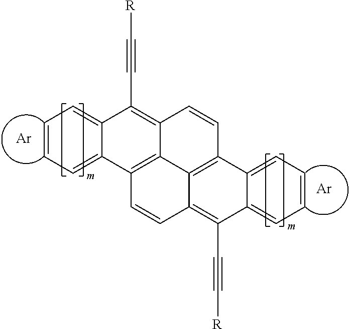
C1=CC=C2C(=C1)C1=C3C(=C2C#C[R])C=CC2=C3C(=C(C#C[R])C3=CC=CC=C23)C=C1.[Ar].[Ar]
